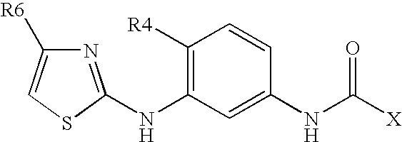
C1([R4])=C(NC2=NC([R6])=CS2)C=C(NC([X])=O)C=C1
